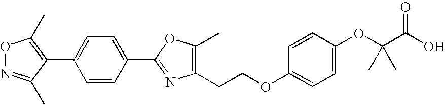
C(COC1=CC=C(OC(C(O)=O)(C)C)C=C1)C1=C(C)OC(C2=CC=C(C3=C(C)ON=C3C)C=C2)=N1
